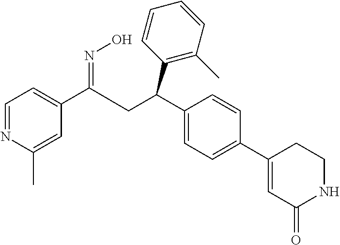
C1=NC(C)=CC(C(CC(C2=CC=C(C3=CC(=O)NCC3)C=C2)C2=C(C)C=CC=C2)=NO)=C1
